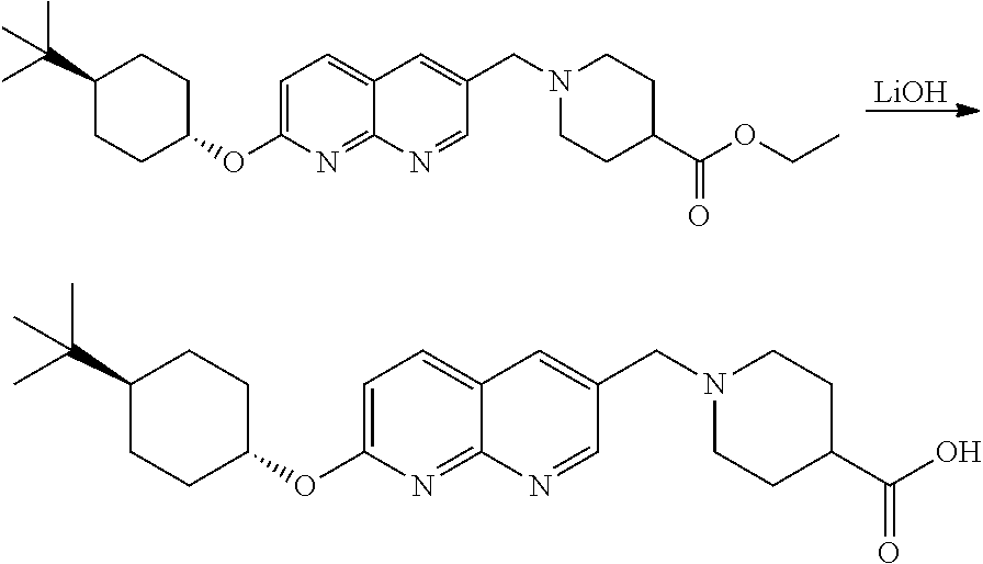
[LiOH].C1=C2C(=NC(OC3CCC(C(C)(C)C)CC3)=C1)N=CC(CN1CCC(C(OCC)=O)CC1)=C2.C1=C2C(=NC(OC3CCC(C(C)(C)C)CC3)=C1)N=CC(CN1CCC(C(O)=O)CC1)=C2
